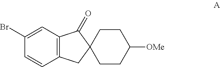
C1(Br)=CC2=C(C=C1)CC1(C2=O)CCC([OMe])CC1
